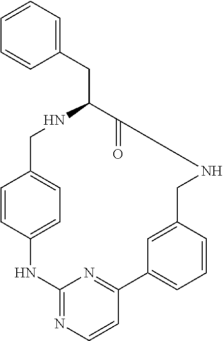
C1=CC2=CC=C1CNC(CC1=CC=CC=C1)C(=O)NCC1=CC(=CC=C1)C1=NC(=NC=C1)N2
